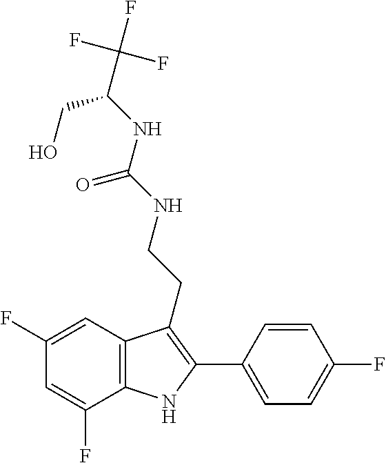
C1=C(F)C2=C(C=C1F)C(CCNC(NC(C(F)(F)F)CO)=O)=C(C1=CC=C(F)C=C1)N2
